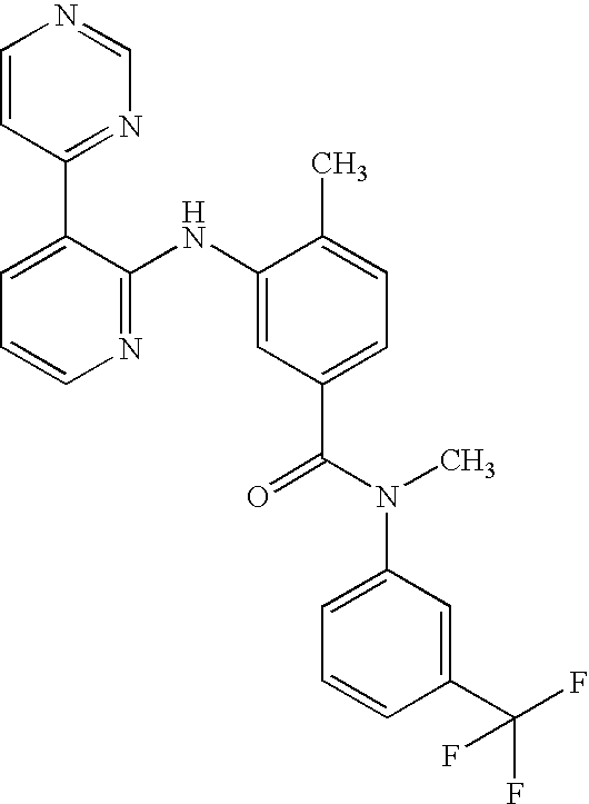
C1=CC(C2=CC=CN=C2NC2=CC(C(N(C3=CC=CC(C(F)(F)F)=C3)C)=O)=CC=C2C)=NC=N1
